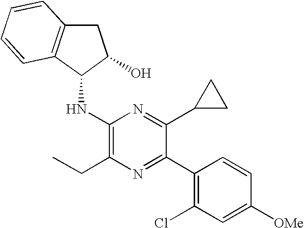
C1(NC2C(O)CC3=C2C=CC=C3)=C(CC)N=C(C2=C(Cl)C=C([OMe])C=C2)C(C2CC2)=N1
